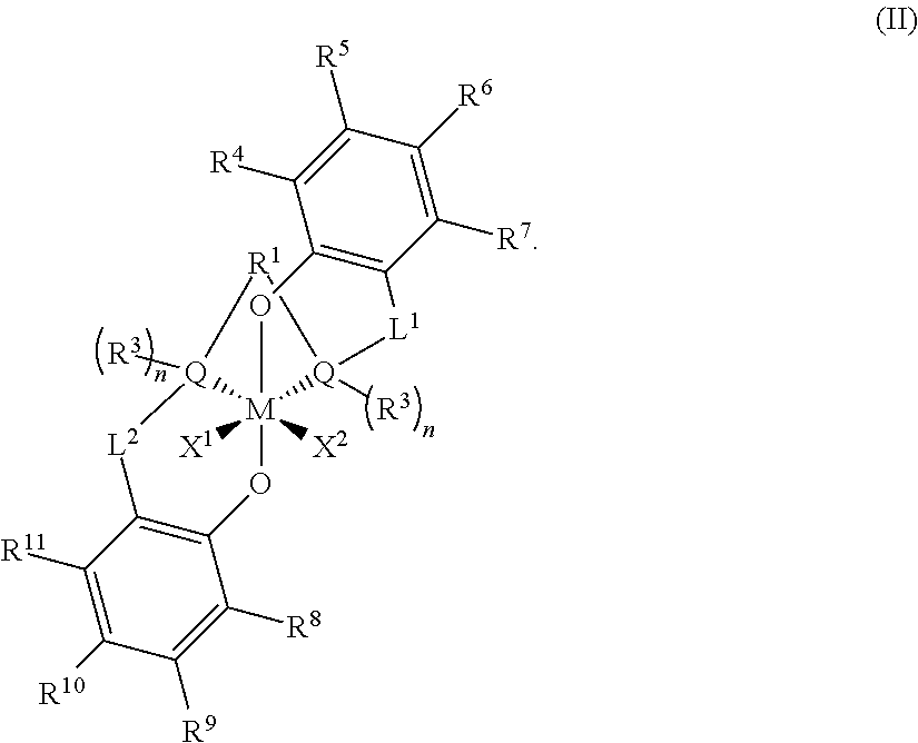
C1([R11])=C([R10])C([R9])=C([R8])C2=C1[L2][Q]1([R3])[M]3([X2])([X1])(O2)OC2=C(C([R7])=C([R6])C([R5])=C2[R4])[L1][Q]3([R3])[R1]1
